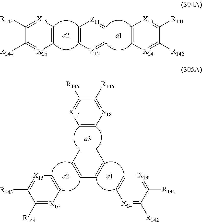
C1([R143])=[X15]C=C[X16]=C1[R144].C1=C[Z12]=CC=[Z11]1.C1=C[X14]=C([R142])C([R141])=[X13]1.[a1].C1=CC=CC=C1.C1=C[X18]=C([R146])C([R145])=[X17]1.[a3].C1([R144])=[X16]C=C[X15]=C1[R143].C1([R142])=[X14]C=C[X13]=C1[R141].[a2].[a1]
